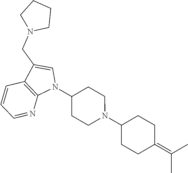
C1=CC2=C(N=C1)N(C1CCN(C3CCC(=C(C)C)CC3)CC1)C=C2CN1CCCC1
